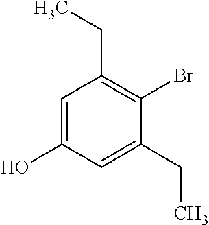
C1=C(O)C=C(CC)C(Br)=C1CC
